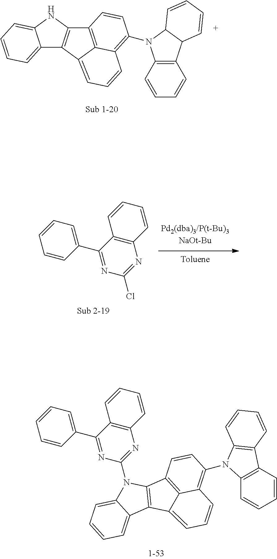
C12=C(C=CC=C1)N(C1=C3C4=C(C5=C(C6=CC=CC=C6N5)C4=CC=C3)C=C1)C1C2C=CC=C1.C1=C(C2=NC(Cl)=NC3=C2C=CC=C3)C=CC=C1.C1=CC=C2C(=C1)N(C1=NC3=C(C(C4=CC=CC=C4)=N1)C=CC=C3)C1=C2C2=CC=CC3=C(N4C5=C(C=CC=C5)C5=C4C=CC=C5)C=CC1=C23
